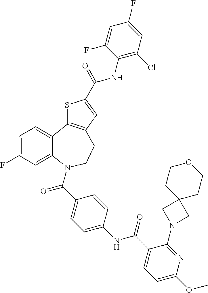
C1=C(F)C=C2C(=C1)C1=C(CCN2C(C2=CC=C(NC(C3=CC=C(OC)N=C3N3CC4(C3)CCOCC4)=O)C=C2)=O)C=C(C(NC2=C(Cl)C=C(F)C=C2F)=O)S1
